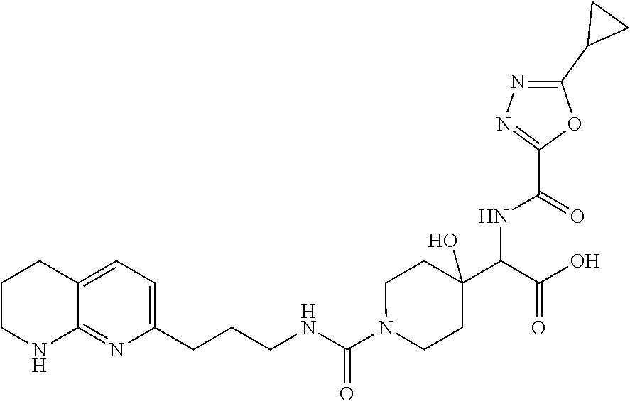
C1CNC2=NC(CCCNC(N3CCC(C(C(=O)O)NC(C4=NN=C(C5CC5)O4)=O)(O)CC3)=O)=CC=C2C1
